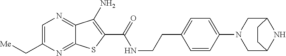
C12=NC(C[Me])=CN=C1C(N)=C(C(=O)NCCC1=CC=C(N3CC4NC(C3)CC4)C=C1)S2
